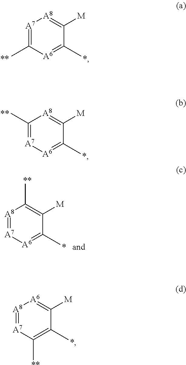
[A7]1=C(C)[A6]=C(C)C([M])=[A8]1.C1(C)=[A7][A6]=C(C)C([M])=[A8]1.[A8]1=[A7][A6]=C(C)C([M])=C1C.[A8]1=[A7]C(C)=C(C)C([M])=[A6]1.[**]
